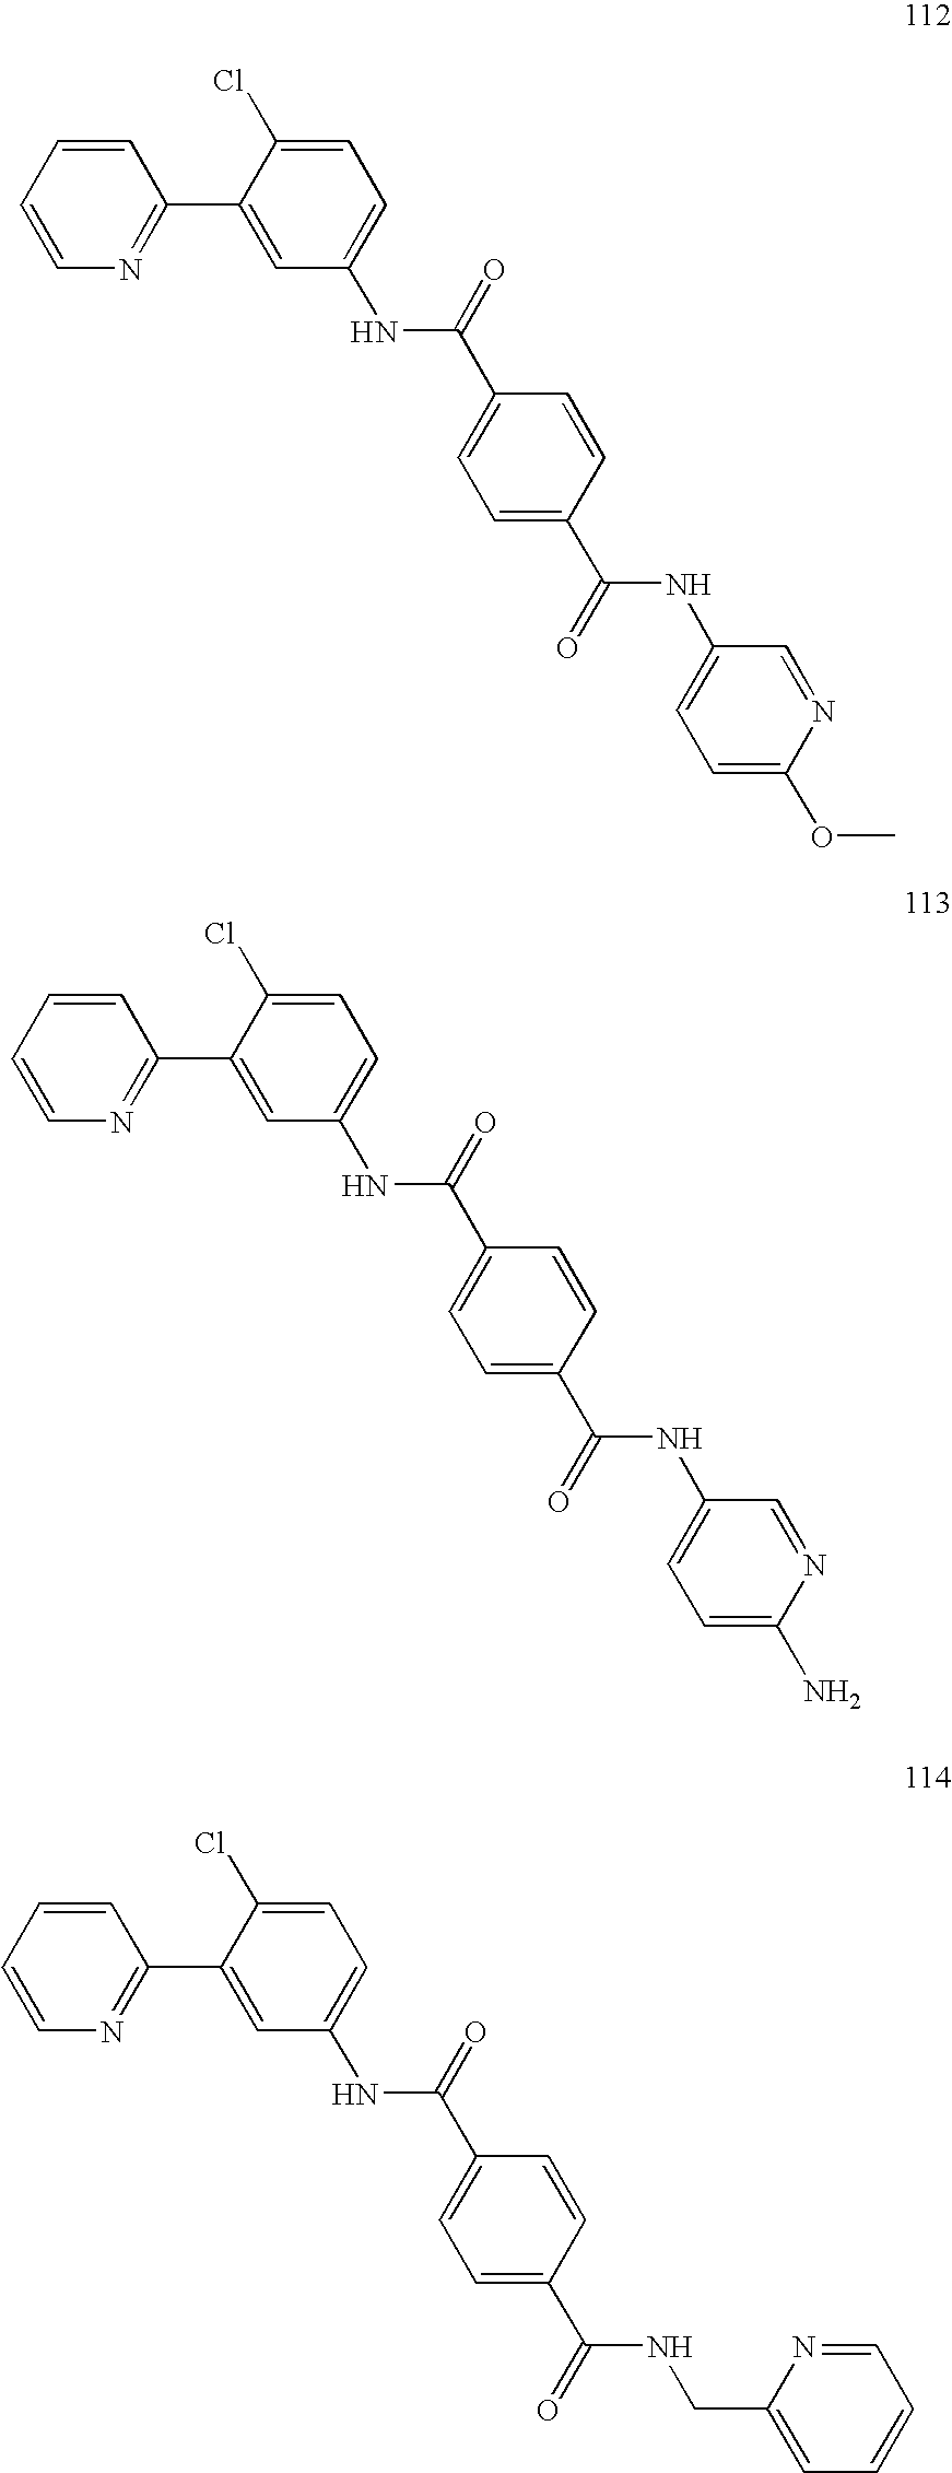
C1=CC=CN=C1C1=CC(NC(=O)C2=CC=C(C(=O)NC3=CC=C(OC)N=C3)C=C2)=CC=C1Cl.C1=CC=CN=C1C1=CC(NC(=O)C2=CC=C(C(=O)NC3=CC=C(N)N=C3)C=C2)=CC=C1Cl.C1=CC=CN=C1C1=CC(NC(=O)C2=CC=C(C(=O)NCC3=CC=CC=N3)C=C2)=CC=C1Cl
